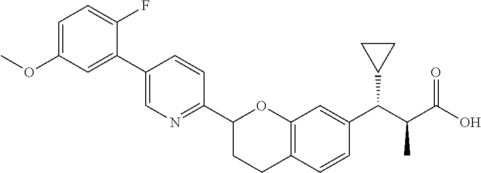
C1(C2=CN=C(C3CCC4=C(O3)C=C(C(C(C(O)=O)C)C3CC3)C=C4)C=C2)=CC(OC)=CC=C1F
